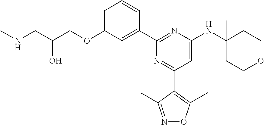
C1=C(OCC(CNC)O)C=C(C2=NC(NC3(C)CCOCC3)=CC(C3=C(C)ON=C3C)=N2)C=C1
